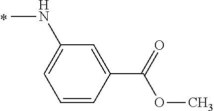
C1(NC)=CC=CC(C(=O)OC)=C1
